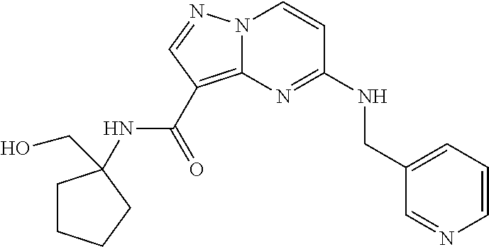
C1=CN=CC(CNC2=NC3=C(C(NC4(CO)CCCC4)=O)C=NN3C=C2)=C1
